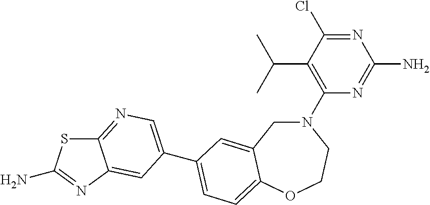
C1(N2CC3=CC(C4=CN=C5SC(N)=NC5=C4)=CC=C3OCC2)=C(C(C)C)C(Cl)=NC(N)=N1
